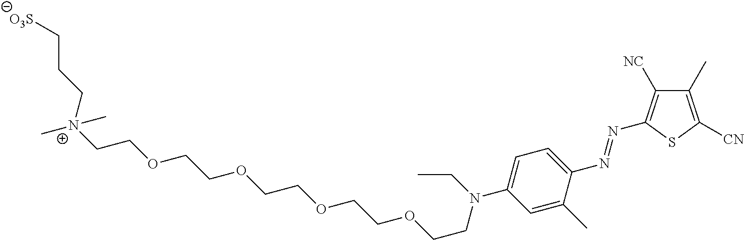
C[N+](C)(CCC[O3S])CCOCCOCCOCCOCCN(CC)C1=CC=C(N=NC2=C([NC])C(C)=C([CN])S2)C(C)=C1
